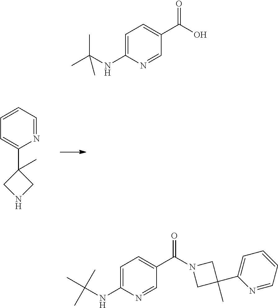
C1=C(NC(C)(C)C)N=CC(C(O)=O)=C1.N1=CC=CC=C1C1(C)CNC1.C1=C(NC(C)(C)C)N=CC(C(N2CC(C)(C3=CC=CC=N3)C2)=O)=C1
